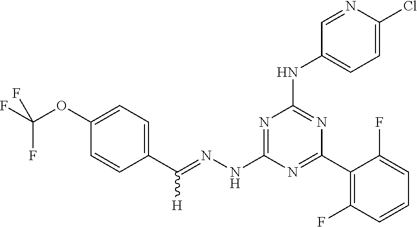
C1(C(=NNC2=NC(NC3=CC=C(Cl)N=C3)=NC(C3=C(F)C=CC=C3F)=N2)[H])=CC=C(OC(F)(F)F)C=C1
